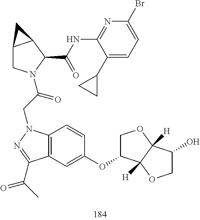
C12CN(C(=O)CN3C4=C(C(C(C)=O)=N3)C=C(OC3COC5([H])C3([H])OCC5O)C=C4)C(C(=O)NC3=NC(Br)=CC=C3C3CC3)C1C2
